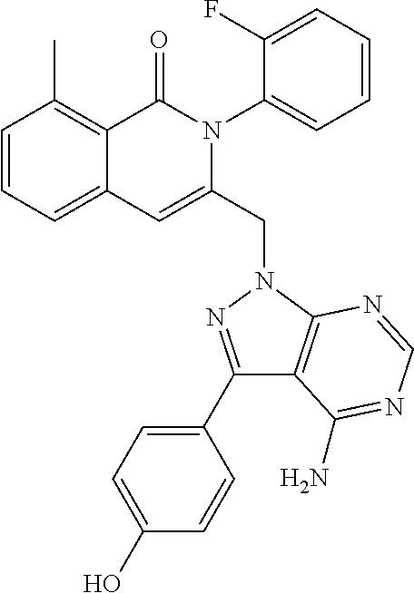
C1=CC=C2C(=C1C)C(=O)N(C1=CC=CC=C1F)C(CN1C3=C(C(C4=CC=C(O)C=C4)=N1)C(N)=NC=N3)=C2
